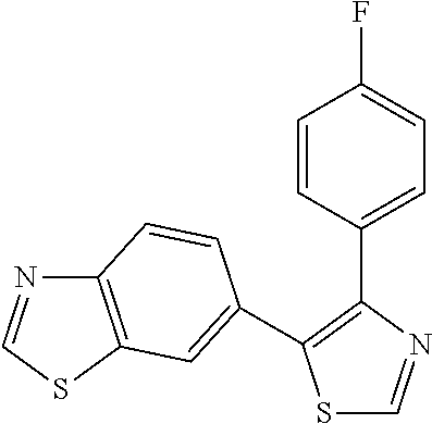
S1C=NC(C2=CC=C(F)C=C2)=C1C1=CC2=C(N=CS2)C=C1
